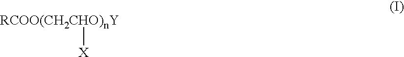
[RCOO(CH2CHO)nY][X]
